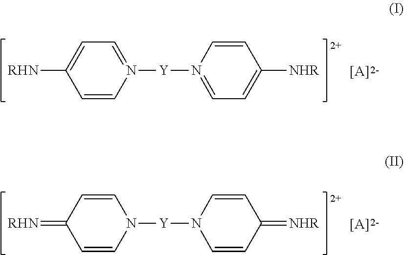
[RHN]C1=CC=N([Y]N2=CC=C([NHR])C=C2)C=C1.[[A]].[RHN]=C1C=CN([Y]N2C=CC(=[NHR])C=C2)C=C1.[[A]]
